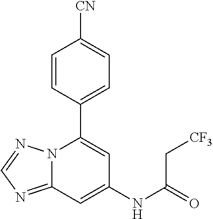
C12=NC=NN1C(C1=CC=C([CN])C=C1)=CC(NC(=O)C[CF3])=C2
